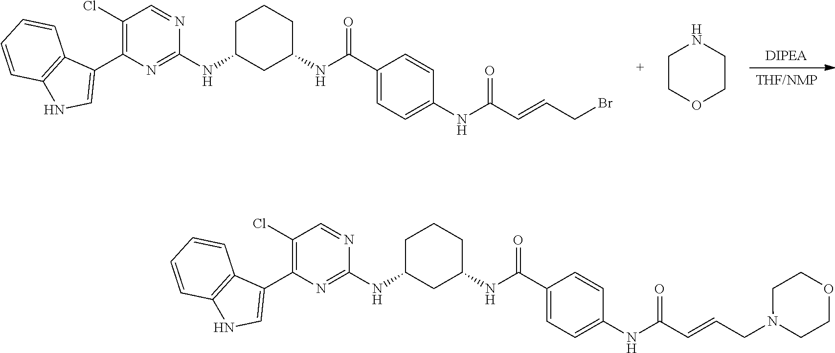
[THF/NMP].[DIPEA].C1C(NC2=NC(C3=CNC4=C3C=CC=C4)=C(Cl)C=N2)CC(NC(C2=CC=C(NC(C=CCBr)=O)C=C2)=O)CC1.C1COCCN1.C1C(NC2=NC(C3=CNC4=C3C=CC=C4)=C(Cl)C=N2)CC(NC(C2=CC=C(NC(C=CCN3CCOCC3)=O)C=C2)=O)CC1
